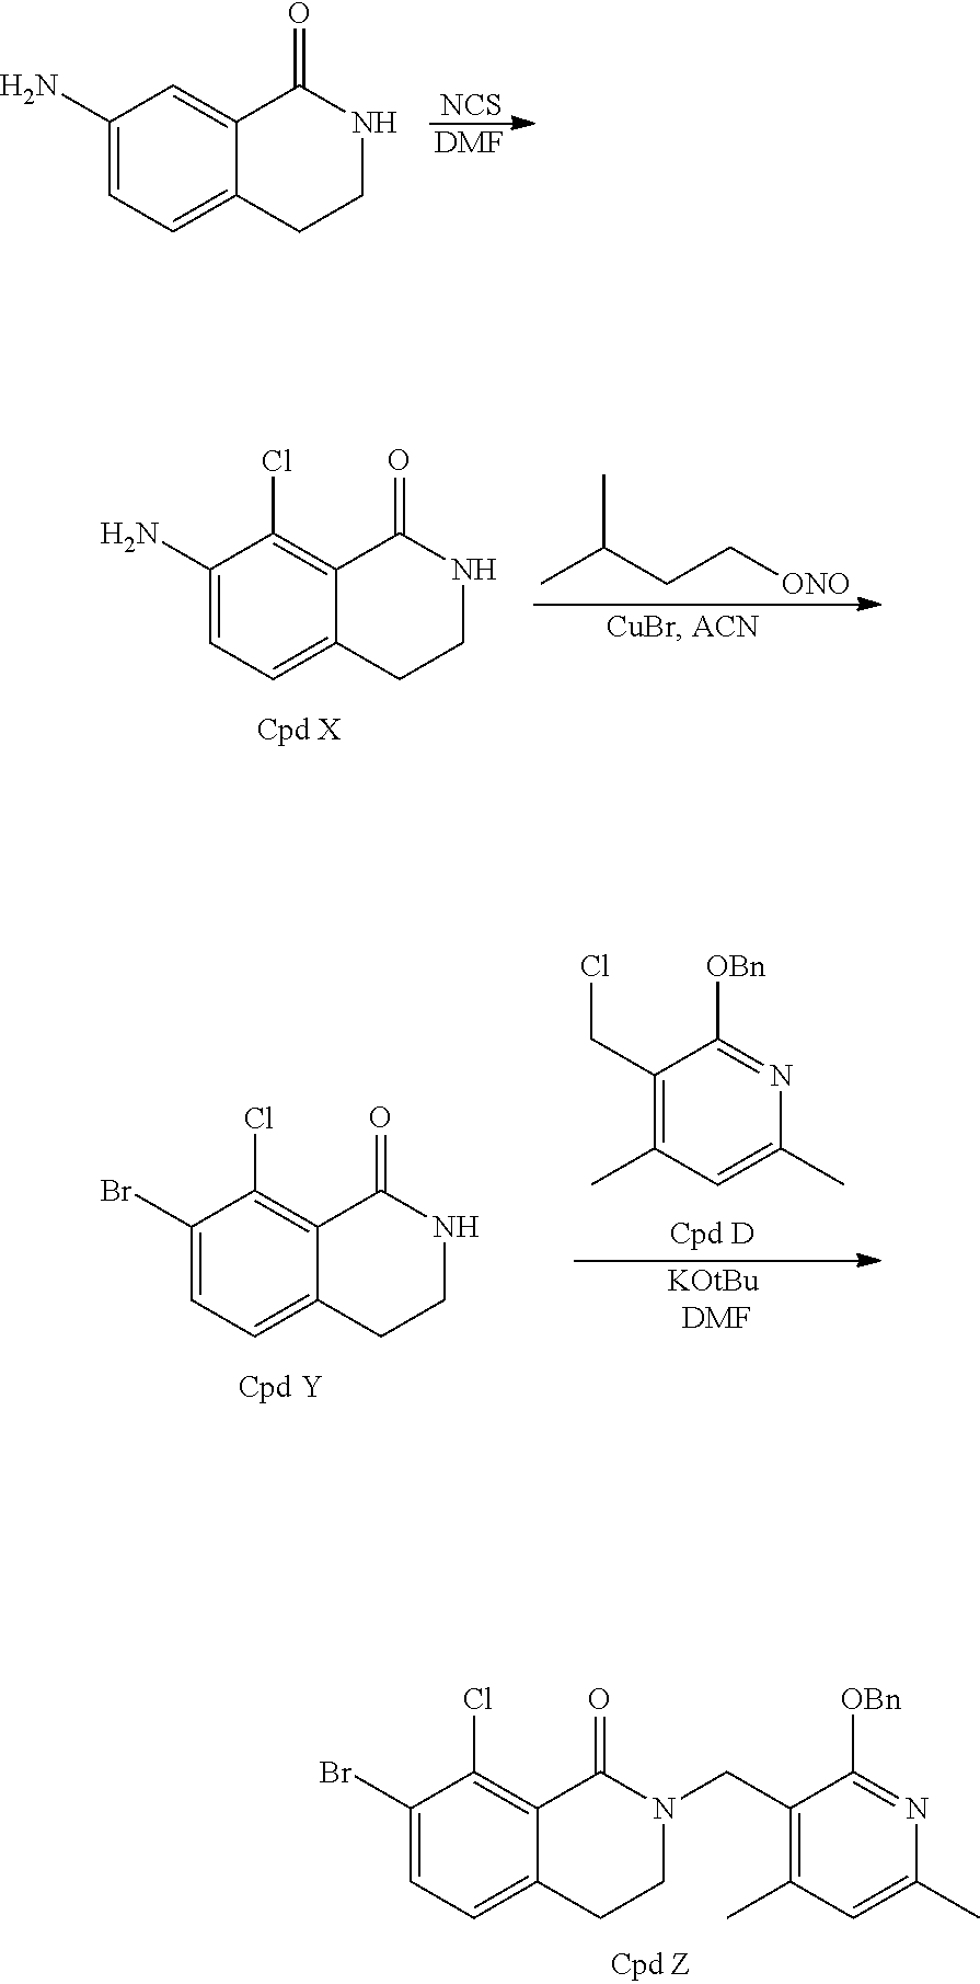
C1(N)=CC=C2C(=C1)C(=O)NCC2.[DMF].[NCS].C1(N)=CC=C2C(=C1Cl)C(=O)NCC2.CC(CC[ONO])C.C1(Br)=CC=C2C(=C1Cl)C(=O)NCC2.C1(CCl)=C(C)C=C(C)N=C1[OBn].[KOtBu].[DMF].C1(Br)=CC=C2C(=C1Cl)C(=O)N(CC1=C(C)C=C(C)N=C1[OBn])CC2
